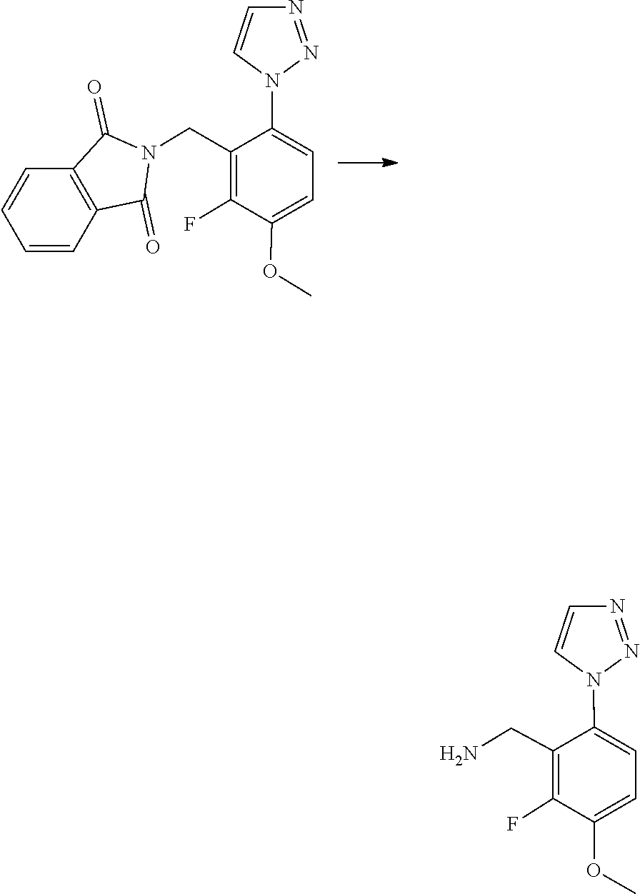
C1=CC2=C(C(=O)N(CC3=C(F)C(OC)=CC=C3N3C=CN=N3)C2=O)C=C1.O(C)C1=CC=C(N2C=CN=N2)C(CN)=C1F
